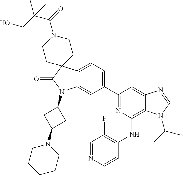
C1(C2=CC=C3C(=C2)N(C2CC(N4CCCCC4)C2)C(=O)C32CCN(C(=O)C(CO)(C)C)CC2)=NC(NC2=C(F)C=NC=C2)=C2C(=C1)N=CN2C(C)C
